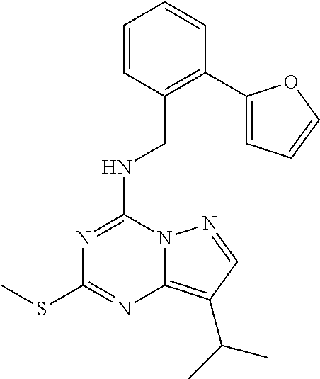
N(C1=NC(SC)=NC2=C(C(C)C)C=NN12)CC1=C(C2=CC=CO2)C=CC=C1
